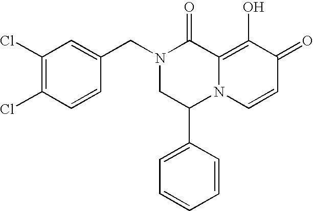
C1(Cl)=C(Cl)C=CC(CN2CC(C3=CC=CC=C3)N3C(=C(O)C(=O)C=C3)C2=O)=C1
